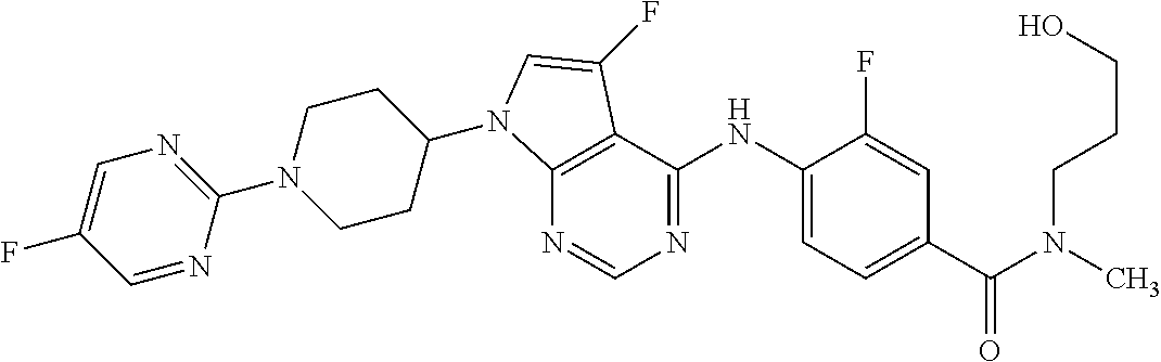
N1=CN=C(NC2=CC=C(C(N(C)CCCO)=O)C=C2F)C2=C1N(C1CCN(C3=NC=C(F)C=N3)CC1)C=C2F
